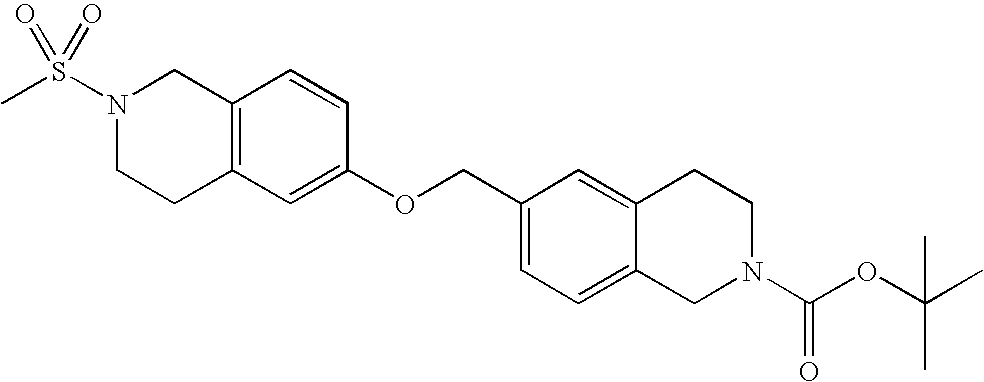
C12=C(CCN(S(C)(=O)=O)C1)C=C(OCC1=CC=C3C(=C1)CCN(C(OC(C)(C)C)=O)C3)C=C2
